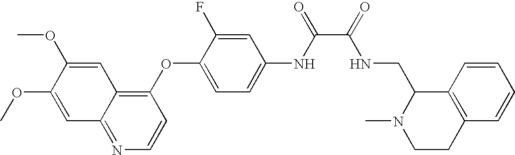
C1=C(OC)C(OC)=CC2=NC=CC(OC3=CC=C(NC(=O)C(=O)NCC4N(C)CCC5=C4C=CC=C5)C=C3F)=C12
